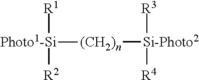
[Photo1-Si]([R1])([R2])[(CH2)n][Si-Photo2]([R3])[R4]
